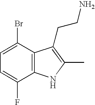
C1=C(Br)C2=C(C(F)=C1)NC(C)=C2CCN
